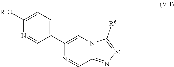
C1([R1O])=CC=C(C2=CN3C(=NN=C3[R6])C=N2)C=N1
